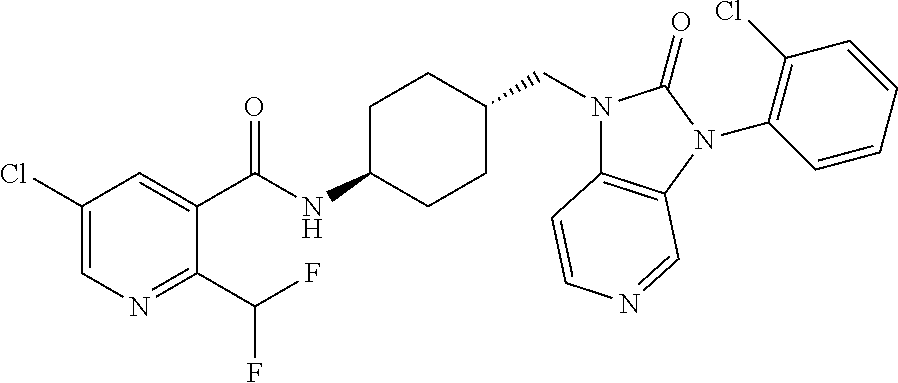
C1(Cl)=CN=C(C(F)F)C(C(NC2CCC(CN3C4=C(N(C5=C(Cl)C=CC=C5)C3=O)C=NC=C4)CC2)=O)=C1
